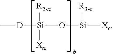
C[D][Si](O[Si]([Xc])[R3-c])([R2-a])[Xa]
